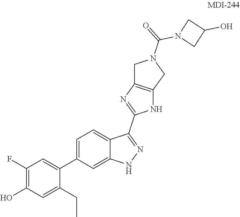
C1(F)=C(O)C=C(CC)C(C2=CC=C3C(=C2)NN=C3C2=NC3=C(N2)CN(C(=O)N2CC(O)C2)C3)=C1
